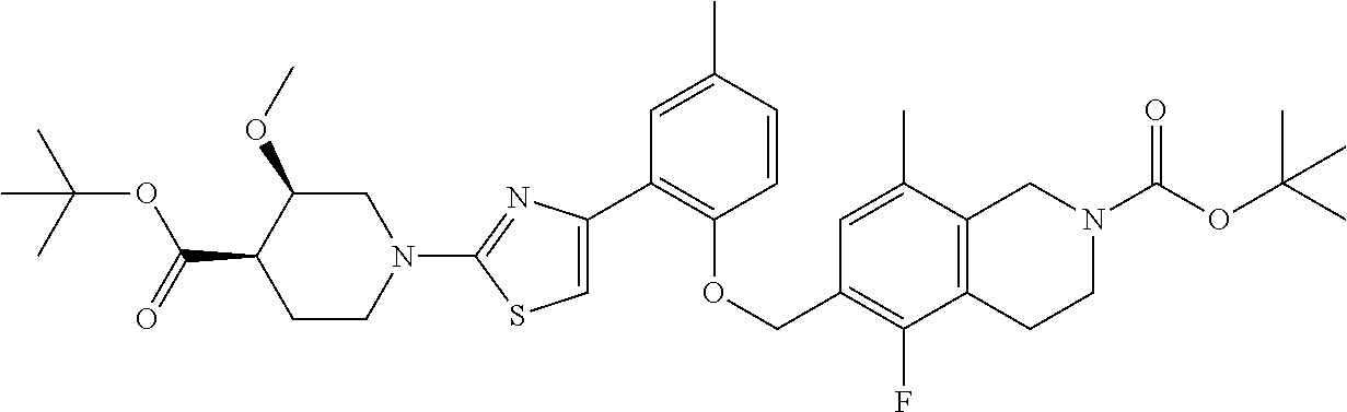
C1(C2=C(OCC3=C(F)C4=C(C(C)=C3)CN(C(OC(C)(C)C)=O)CC4)C=CC(C)=C2)=CSC(N2CC(OC)C(C(=O)OC(C)(C)C)CC2)=N1
